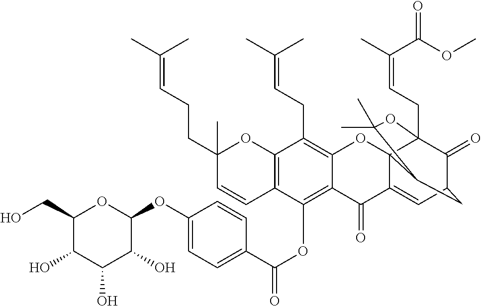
C12=C(OC(C3=CC=C(OC4OC(CO)C(O)C(O)C4O)C=C3)=O)C3=C(C(CC=C(C)C)=C1OC14C(=CC5C(=O)C1(CC=C(C)C(=O)OC)OC(C)(C)C4C5)C2=O)OC(C)(CCC=C(C)C)C=C3
